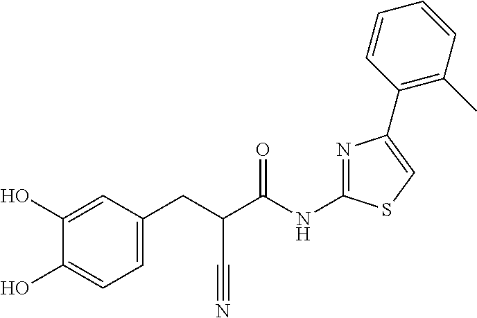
C1(O)=CC(CC(C(NC2=NC(C3=C(C)C=CC=C3)=CS2)=O)C#N)=CC=C1O
